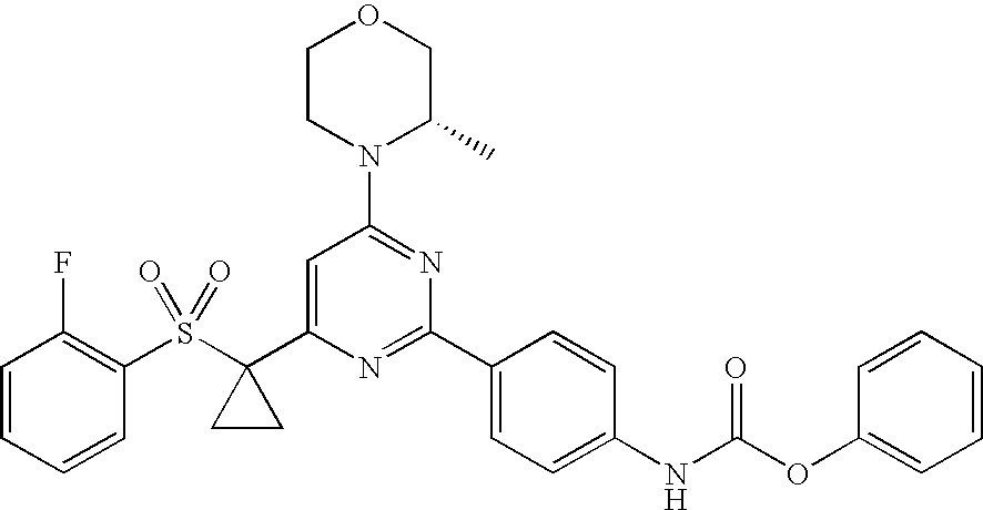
C1=CC=CC(S(C2(C3=CC(N4C(C)COCC4)=NC(C4=CC=C(NC(=O)OC5=CC=CC=C5)C=C4)=N3)CC2)(=O)=O)=C1F
